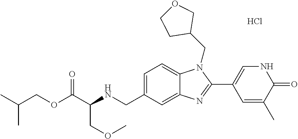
C1=C(CNC(C(OCC(C)C)=O)COC)C=C2C(=C1)N(CC1COCC1)C(C1=CNC(=O)C(C)=C1)=N2.Cl
